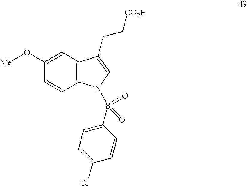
C1(O[Me])=CC2=C(C=C1)N(S(=O)(=O)C1=CC=C(Cl)C=C1)C=C2CC[CO2H]
